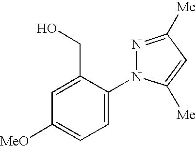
C1=C(N2N=C([Me])C=C2[Me])C(CO)=CC([MeO])=C1
